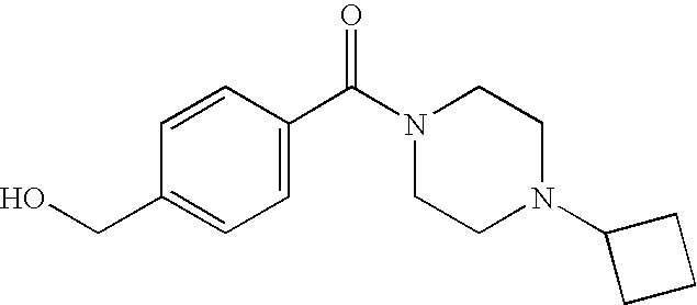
OCC1=CC=C(C(=O)N2CCN(C3CCC3)CC2)C=C1
